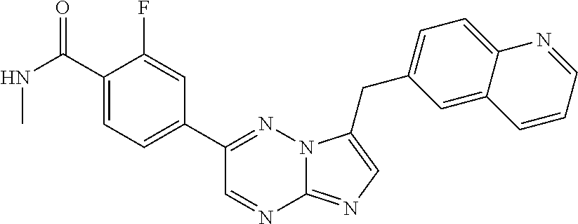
N(C(=O)C1=CC=C(C2=NN3C(=NC=C3CC3=CC=C4C(=C3)C=CC=N4)N=C2)C=C1F)C
